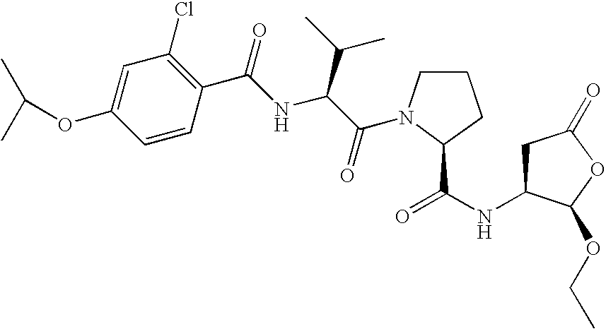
C1C(NC(=O)C2N(C(C(NC(C3=C(Cl)C=C(OC(C)C)C=C3)=O)C(C)C)=O)CCC2)C(OCC)OC1=O
